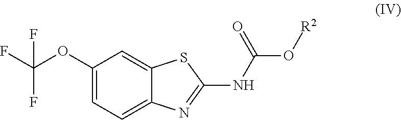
C1(OC(F)(F)F)=CC=C2C(=C1)SC(NC(O[R2])=O)=N2
